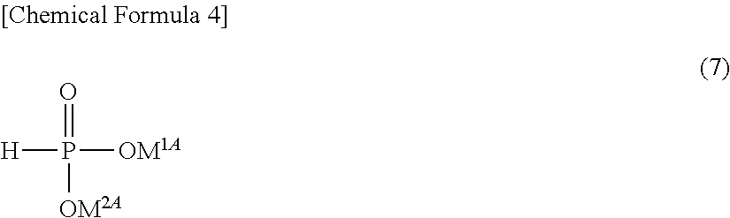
P([OM1A])([H])([OM2A])=O
